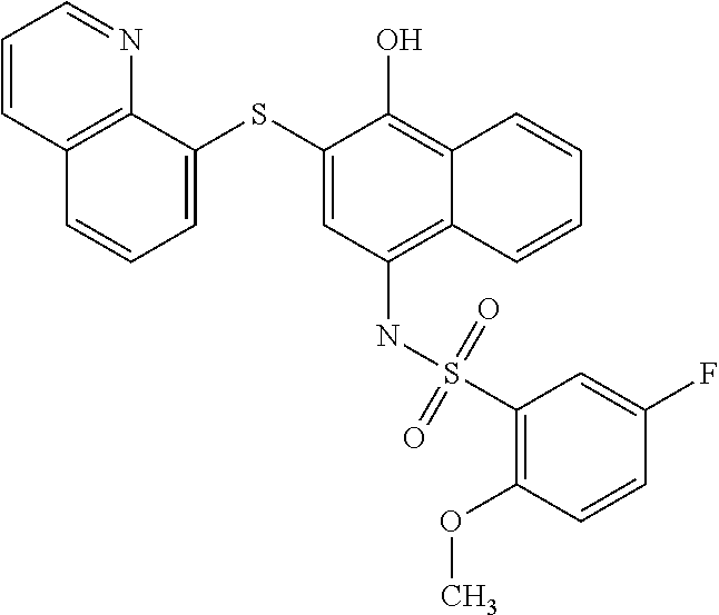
C1=C(SC2=CC(NS(C3=C(OC)C=CC(F)=C3)(=O)=O)=C3C(=C2O)C=CC=C3)C2=C(C=C1)C=CC=N2
